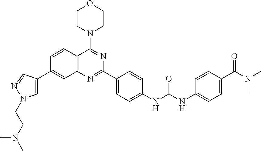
C1=CC2=C(C=C1C1=CN(CCN(C)C)N=C1)N=C(C1=CC=C(NC(NC3=CC=C(C(N(C)C)=O)C=C3)=O)C=C1)N=C2N1CCOCC1
